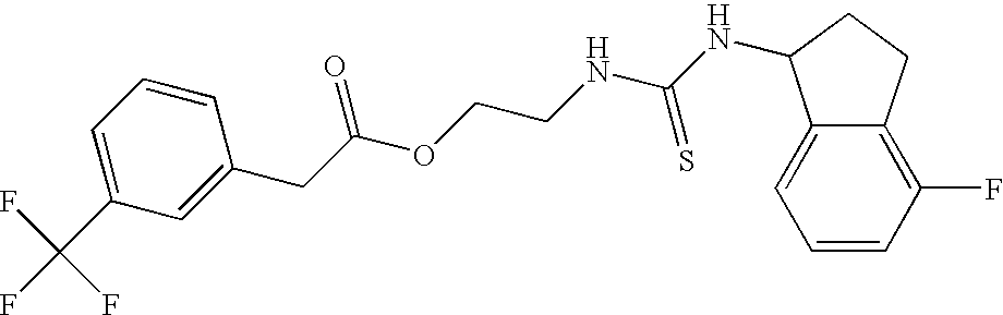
C1(CC(OCCNC(NC2C3=CC=CC(F)=C3CC2)=S)=O)=CC(C(F)(F)F)=CC=C1
